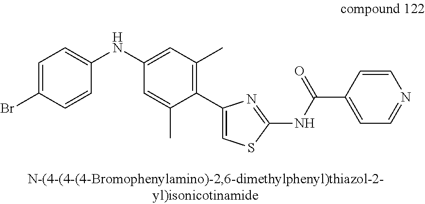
N(C1=CC(C)=C(C2=CSC(NC(C3=CC=NC=C3)=O)=N2)C(C)=C1)C1=CC=C(Br)C=C1
